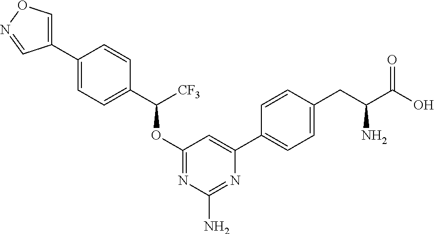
C1=C(C2=CC=C(CC(C(O)=O)N)C=C2)N=C(N)N=C1OC([CF3])C1=CC=C(C2=CON=C2)C=C1
